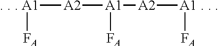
[. . . A1]([A2][A1]([A2][A1 . . ][FA])[FA])[FA]
